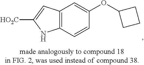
C12=C(C=CC(OC3CCC3)=C1)NC([HO2C])=C2
